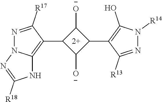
N1=C([R17])C(C2C([O-])C(C3=C(O)N([R14])N=C3[R13])C2[O-])=C2N1N=C([R18])N2
